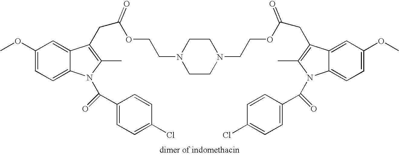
COC1=CC=C2C(=C1)C(CC(OCCN1CCN(CCOC(CC3=C(C)N(C(C4=CC=C(Cl)C=C4)=O)C4=CC=C(OC)C=C43)=O)CC1)=O)=C(C)N2C(C1=CC=C(Cl)C=C1)=O
